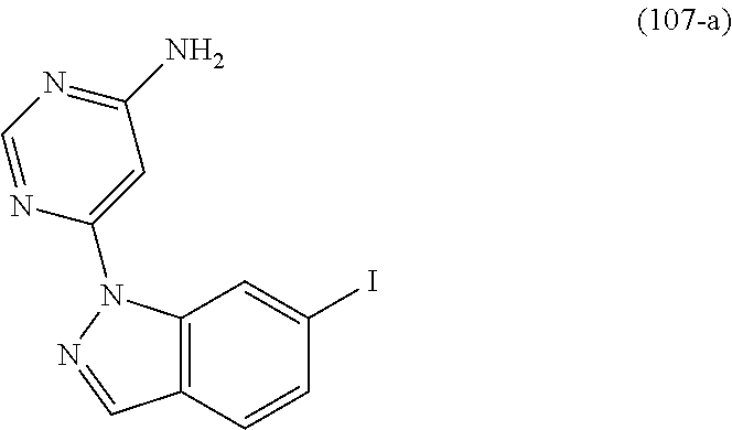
C12=C(C=CC(I)=C1)C=NN2C1=CC(N)=NC=N1
